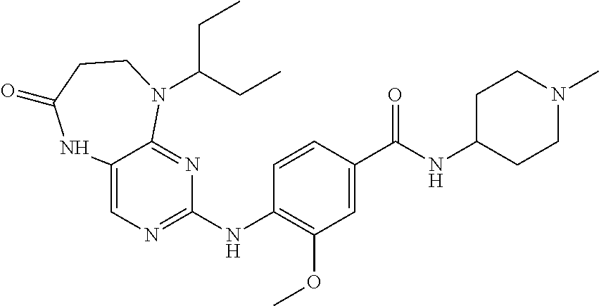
C12=CN=C(NC3=C(OC)C=C(C(NC4CCN(C)CC4)=O)C=C3)N=C1N(C(CC)CC)CCC(=O)N2
